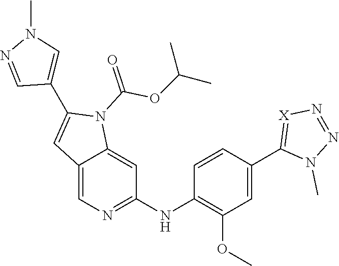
C12=CN=C(NC3=C(OC)C=C(C4=[X]N=NN4C)C=C3)C=C1N(C(=O)OC(C)C)C(C1=CN(C)N=C1)=C2
